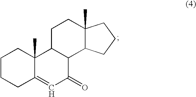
C1CCC2=CC(=O)C3C(C2(C)C1)CCC1(C)C3CCC1
